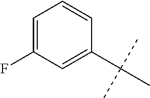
C1=C(F)C=C(C(C)(C)C)C=C1
